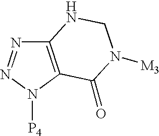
C12=C(N([P4])N=N1)C(=O)N([M3])CN2
